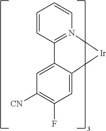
C1=CC2=N(C=C1)[Ir]C1=CC(F)=C([CN])C=C21
